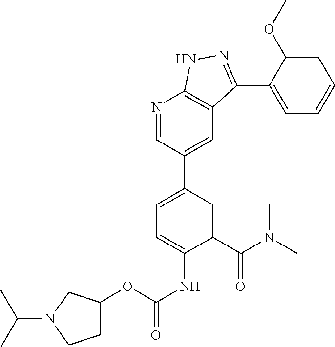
N1=CC(C2=CC=C(NC(=O)OC3CCN(C(C)C)C3)C(C(N(C)C)=O)=C2)=CC2=C1NN=C2C1=CC=CC=C1OC
